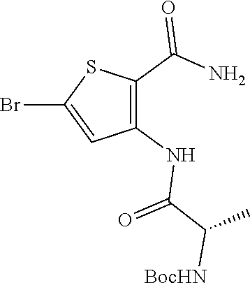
C1(NC(C(C)[BocHN])=O)=C(C(N)=O)SC(Br)=C1
